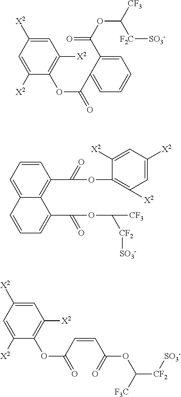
C1=C([X2])C(OC(=O)C2=CC=CC=C2C(OC([CF3])[F2C][SO3-])=O)=C([X2])C=C1[X2].C1=C2C(=C(C(OC3=C([X2])C=C([X2])C=C3[X2])=O)C=C1)C(C(OC([CF2][SO3-])[CF3])=O)=CC=C2.C1=C([X2])C(OC(=O)C=CC(OC([CF2][SO3-])[F3C])=O)=C([X2])C=C1[X2]
